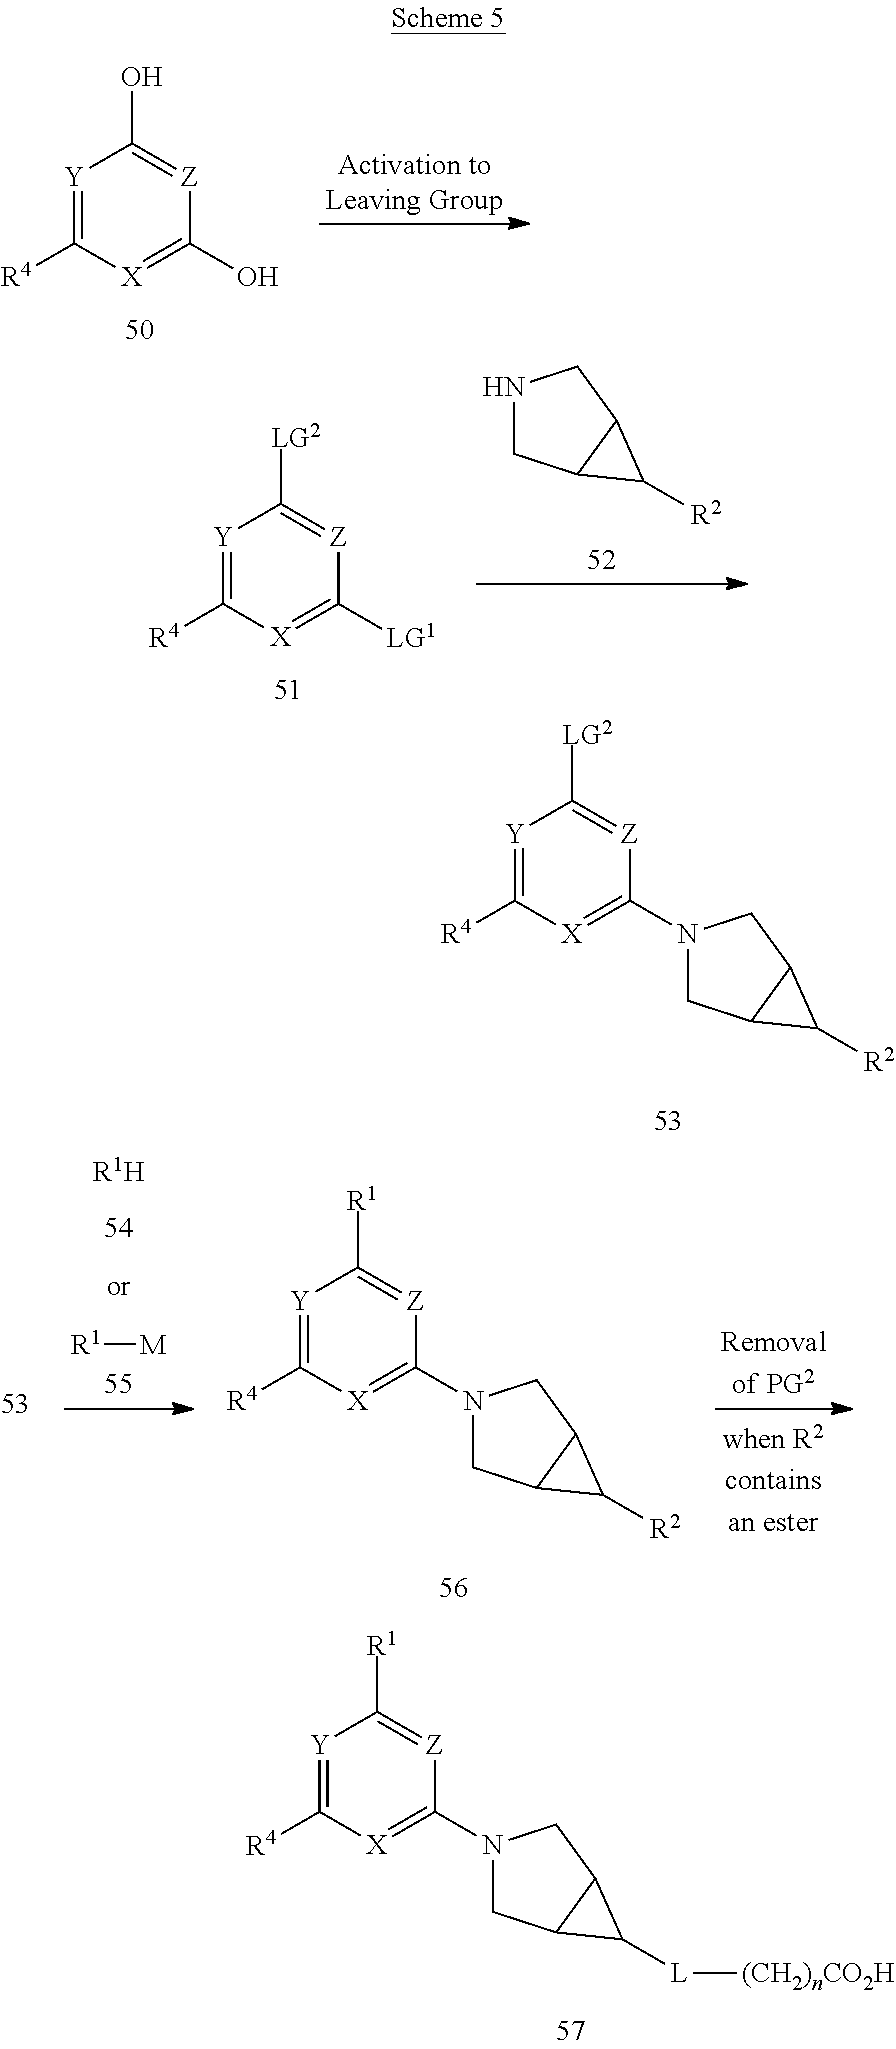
[Y]1=C([R4])[X]=C(N2CC3C(C2)C3[R2])[Z]=C1[LG2].[Y]1=C([R4])[X]=C(N2CC3C(C2)C3[L][(CH2)nCO2H])[Z]=C1[R1].[Y]1=C([R4])[X]=C(O)[Z]=C1O.[Y]1=C([R4])[X]=C([LG1])[Z]=C1[LG2].N1CC2C(C1)C2[R2].[R1][M].[R1H].[Y]1=C([R4])[X]=C(N2CC3C(C2)C3[R2])[Z]=C1[R1]
